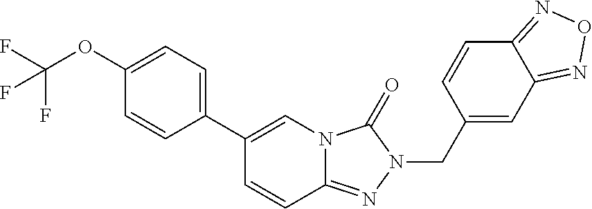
C1=CC2=NN(CC3=CC4=NON=C4C=C3)C(=O)N2C=C1C1=CC=C(OC(F)(F)F)C=C1
